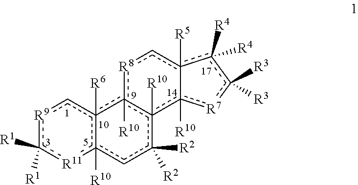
[R9]1c([R1])([R1])[R11]c2([R10])c([R6])(c1)c1([R10])c([R10])(c([R2])([R2])c2)c2([R10])[R7]c([R3])([R3])c([R4])([R4])c-2([R5])c[R8]1
